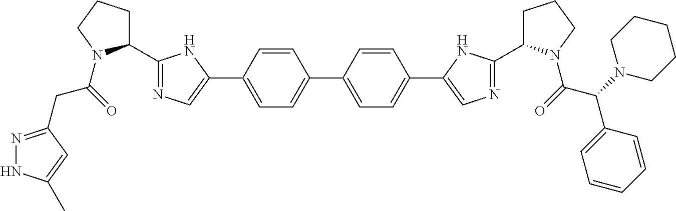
C1=CC(C2=CN=C(C3CCCN3C(=O)CC3=NNC(C)=C3)N2)=CC=C1C1=CC=C(C2=CN=C(C3CCCN3C(=O)C(N3CCCCC3)C3=CC=CC=C3)N2)C=C1
